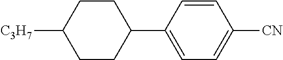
C1CC([C3H7])CCC1C1=CC=C([CN])C=C1
